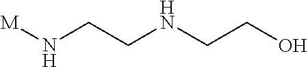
[M]NCCNCCO
